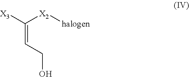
[X2]([halogen])C([X3])=CCO
